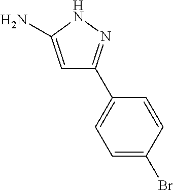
C1=C(Br)C=CC(C2=NNC(N)=C2)=C1
